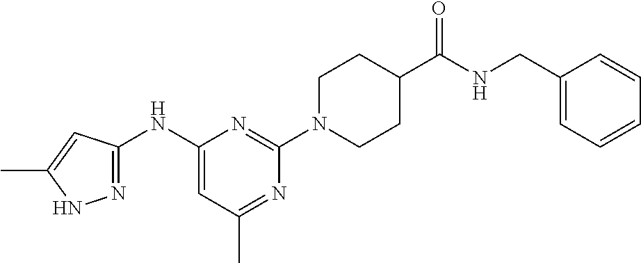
C1(NC2=NNC(C)=C2)=CC(C)=NC(N2CCC(C(NCC3=CC=CC=C3)=O)CC2)=N1
